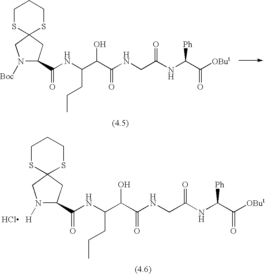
C1SC2(SCC1)CC(C(NC(C(C(NCC(NC(C([OBut])=O)[Ph])=O)=O)O)CCC)=O)N([Boc])C2.C1SC2(SCC1)CC(C(NC(C(C(NCC(NC(C([OBut])=O)[Ph])=O)=O)O)CCC)=O)N([H])C2.Cl
